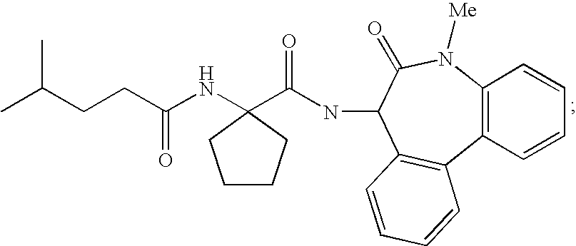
C(CC(NC1(C(NC2C3=C(C4=C(N([Me])C2=O)C=CC=C4)C=CC=C3)=O)CCCC1)=O)C(C)C
